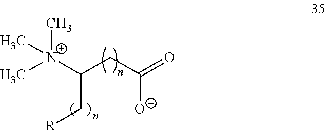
C[N+](C(CC(=O)[O-])C[R])(C)C
